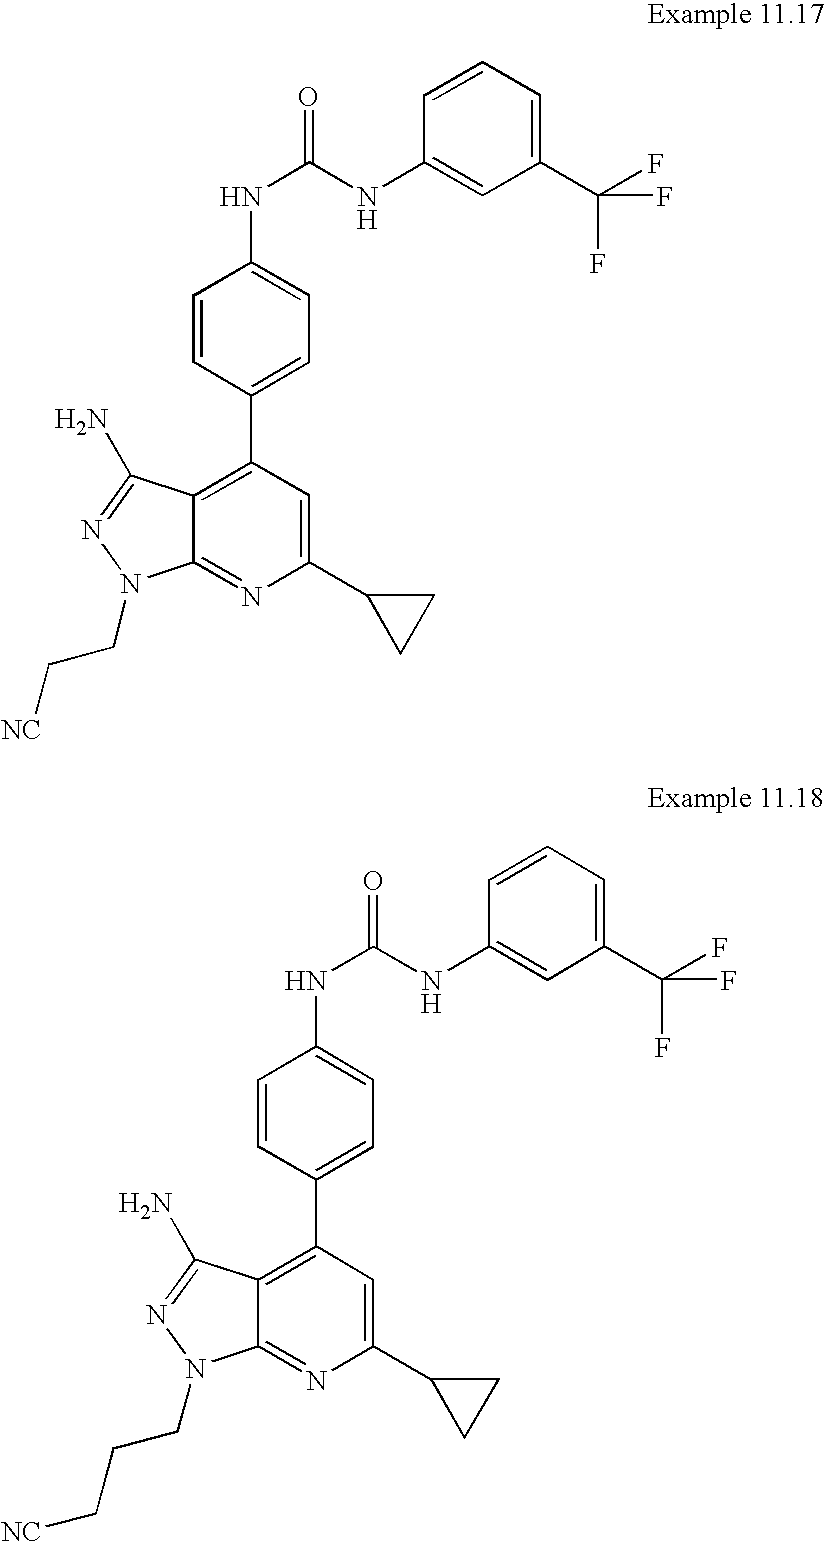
C12=C(C3=CC=C(NC(=O)NC4=CC(C(F)(F)F)=CC=C4)C=C3)C=C(C3CC3)N=C1N(CC[NC])N=C2N.C12=C(C3=CC=C(NC(=O)NC4=CC(C(F)(F)F)=CC=C4)C=C3)C=C(C3CC3)N=C1N(CCC[NC])N=C2N
